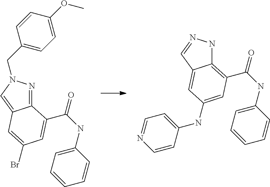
C12=NN(CC3=CC=C(OC)C=C3)C=C1C=C(Br)C=C2C(NC1=CC=CC=C1)=O.C12=C(C(NC3=CC=CC=C3)=O)C=C(NC3=CC=NC=C3)C=C1C=NN2
